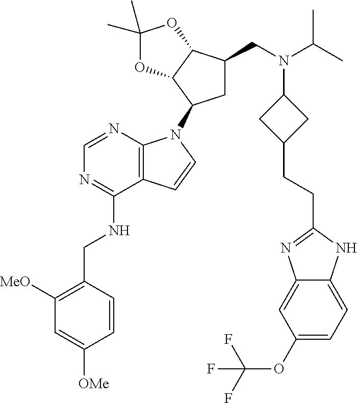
C1([MeO])=C(CNC2=NC=NC3=C2C=CN3C2CC(CN(C(C)C)C3CC(CCC4=NC5=CC(OC(F)(F)F)=CC=C5N4)C3)C3C2OC(C)(C)O3)C=CC([OMe])=C1
